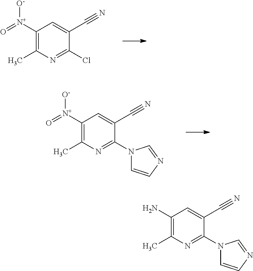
C1([N+](=O)[O-])=C(C)N=C(Cl)C(C#N)=C1.C1([N+](=O)[O-])=C(C)N=C(N2C=CN=C2)C(C#N)=C1.C1(N)=C(C)N=C(N2C=CN=C2)C(C#N)=C1
